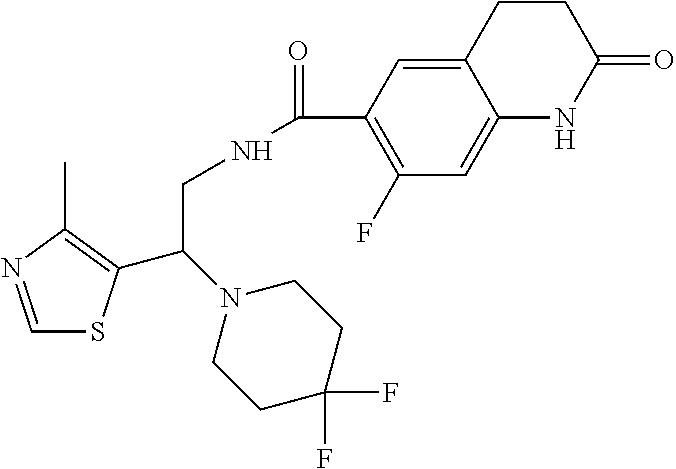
C1=NC(C)=C(C(N2CCC(F)(F)CC2)CNC(=O)C2=C(F)C=C3C(=C2)CCC(=O)N3)S1
